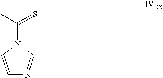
C(N1C=CN=C1)(C)=S
